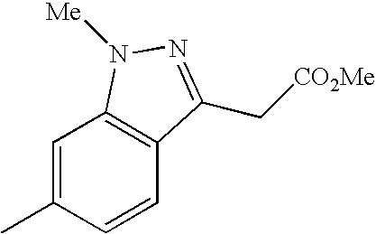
C1=C(C)C=CC2=C1N([Me])N=C2C[CO2Me]
